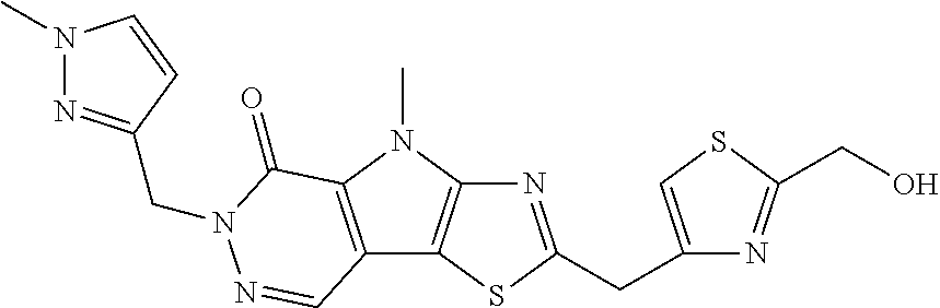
N1=C(CC2=CSC(CO)=N2)SC2=C1N(C)C1=C2C=NN(CC2=NN(C)C=C2)C1=O
